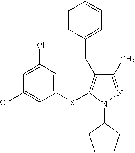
C1(Cl)=CC(Cl)=CC(SC2=C(CC3=CC=CC=C3)C(C)=NN2C2CCCC2)=C1
